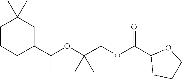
C1CCC(C(OC(COC(C2CCCO2)=O)(C)C)C)CC1(C)C
